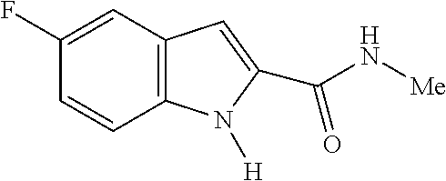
C1(F)=CC2=C(C=C1)N([H])C(C(N[Me])=O)=C2
